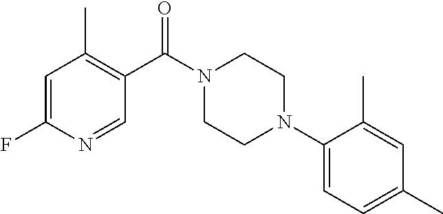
C1=C(F)N=CC(C(N2CCN(C3=CC=C(C)C=C3C)CC2)=O)=C1C
